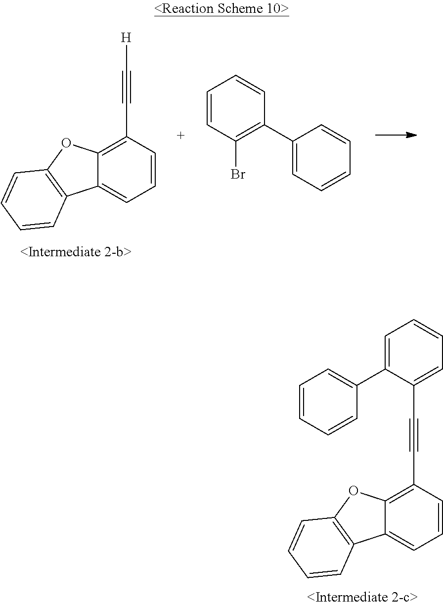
C1(C#C[H])=C2C(=CC=C1)C1=C(O2)C=CC=C1.C1=CC(Br)=C(C2=CC=CC=C2)C=C1.C1(C#CC2=CC=CC=C2C2=CC=CC=C2)=C2C(=CC=C1)C1=C(O2)C=CC=C1
